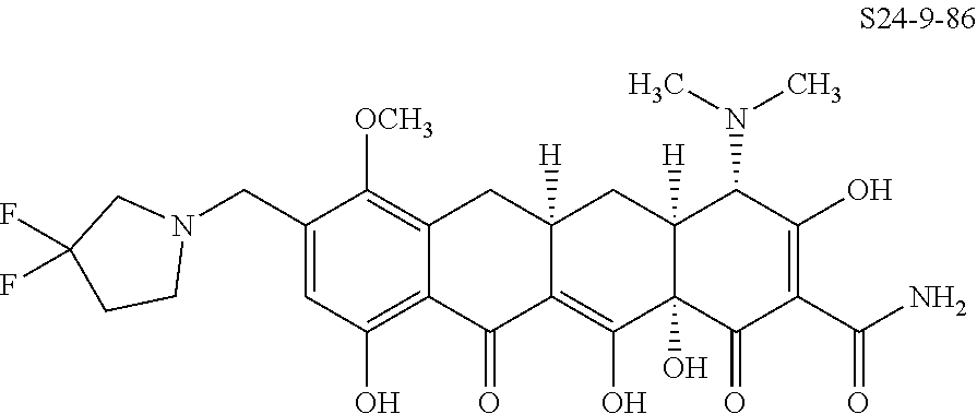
C1(CN2CC(F)(F)CC2)=CC(O)=C2C(=C1[OCH3])CC1([H])C(=C(O)C3(O)C([H])(C1)C(N(C)C)C(O)=C(C(N)=O)C3=O)C2=O
